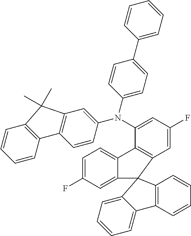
C1=C(F)C=C2C(=C1)C1=C(C=C(F)C=C1N(C1=CC3=C(C=C1)C1=C(C=CC=C1)C3(C)C)C1=CC=C(C3=CC=CC=C3)C=C1)C21C2=C(C=CC=C2)C2=CC=CC=C21
